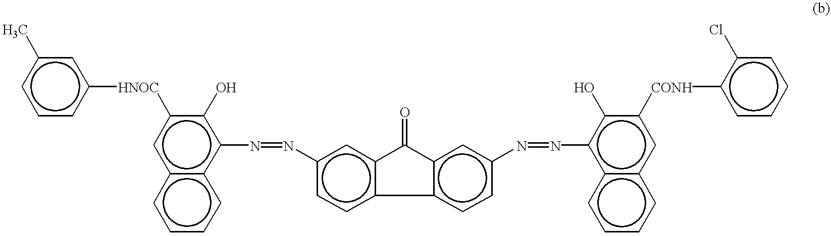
c1ccc([HNOC]c2cc3c(c(N=Nc4ccc5c(c4)C(=O)c4c-5ccc(N=Nc5c6c(cc([CONH]c7ccccc7Cl)c5O)cccc6)c4)c2O)cccc3)cc1C
